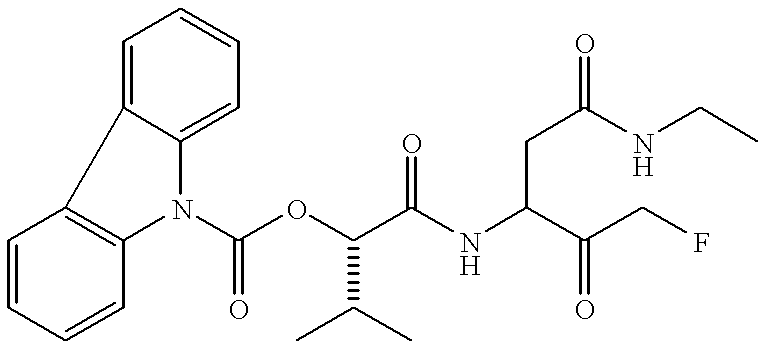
C1=CC=CC2=C1C1=CC=CC=C1N2C(OC(C(NC(C(CF)=O)CC(NCC)=O)=O)C(C)C)=O
